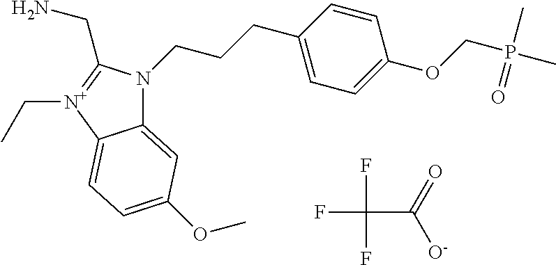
C12=CC(OC)=CC=C1[N+](CC)=C(CN)N2CCCC1=CC=C(OCP(C)(C)=O)C=C1.C(C(=O)[O-])(F)(F)F
